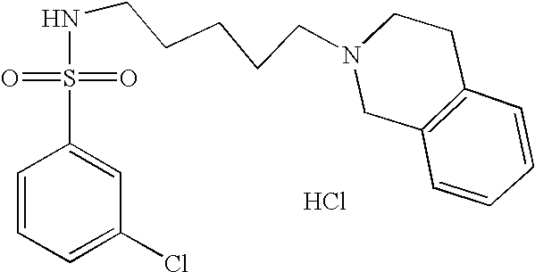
N(CCCCCN1CC2=C(CC1)C=CC=C2)S(C1=CC(Cl)=CC=C1)(=O)=O.Cl
